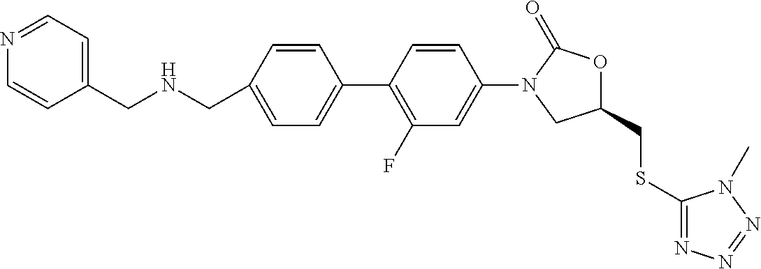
C1(CSC2=NN=NN2C)OC(=O)N(C2=CC(F)=C(C3=CC=C(CNCC4=CC=NC=C4)C=C3)C=C2)C1
